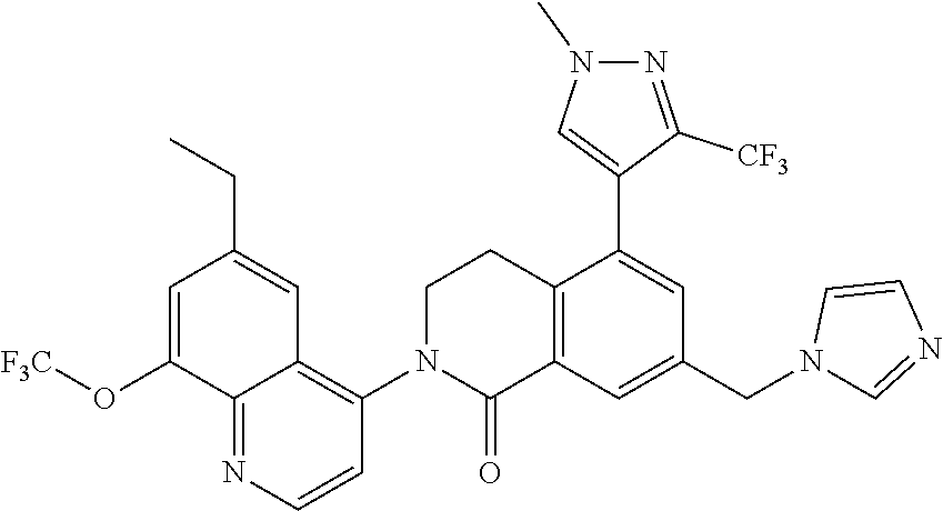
C1CN(C2=C3C(=NC=C2)C(O[F3C])=CC(CC)=C3)C(=O)C2=C1C(C1=CN(C)N=C1[CF3])=CC(CN1C=NC=C1)=C2
